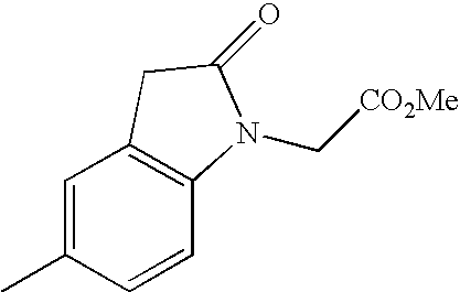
C1=C(C)C=CC2=C1CC(=O)N2C[CO2Me]
